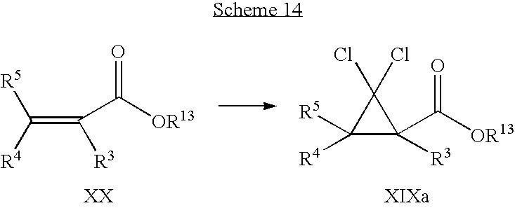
C(=C([R3])C(=O)[OR13])([R5])[R4].C1(C(=O)[OR13])([R3])C(Cl)(Cl)C1([R4])[R5]
